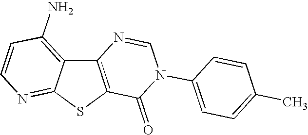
C12=C(SC3=NC=CC(N)=C13)C(=O)N(C1=CC=C(C)C=C1)C=N2
